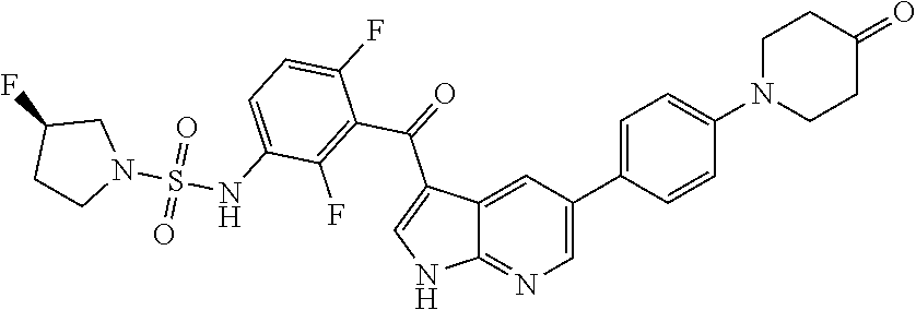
C1N(C2=CC=C(C3=CN=C4C(=C3)C(C(=O)C3=C(F)C(NS(N5CC(F)CC5)(=O)=O)=CC=C3F)=CN4)C=C2)CCC(=O)C1
